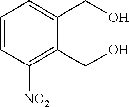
C1=CC([NO2])=C(CO)C(CO)=C1
